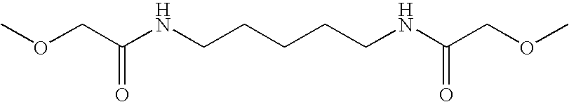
COCC(NCCCCCNC(COC)=O)=O
